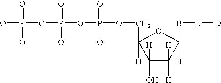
C1(O)([H])C([H])([H])C([H])(B[L][D])OC1([H])COP(OP(OP(O)(=O)O)(=O)O)(=O)O
